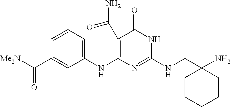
C1(C(N)=O)=C(NC2=CC=CC(C([Me2N])=O)=C2)N=C(NCC2(N)CCCCC2)NC1=O
